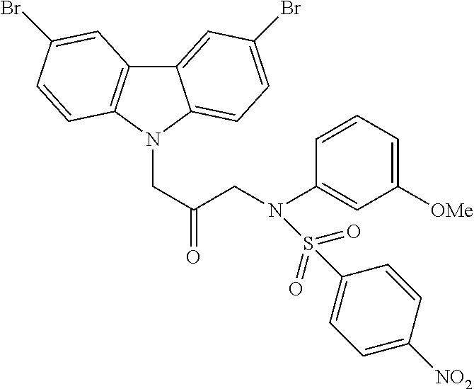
C12=CC(Br)=CC=C1N(CC(=O)CN(C1=CC([OMe])=CC=C1)S(=O)(=O)C1=CC=C([NO2])C=C1)C1=C2C=C(Br)C=C1
